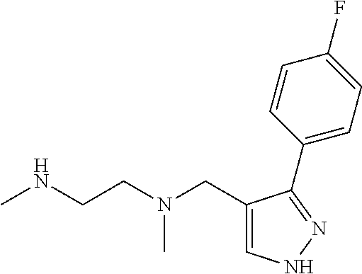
C1=C(CN(CCNC)C)C(C2=CC=C(F)C=C2)=NN1
